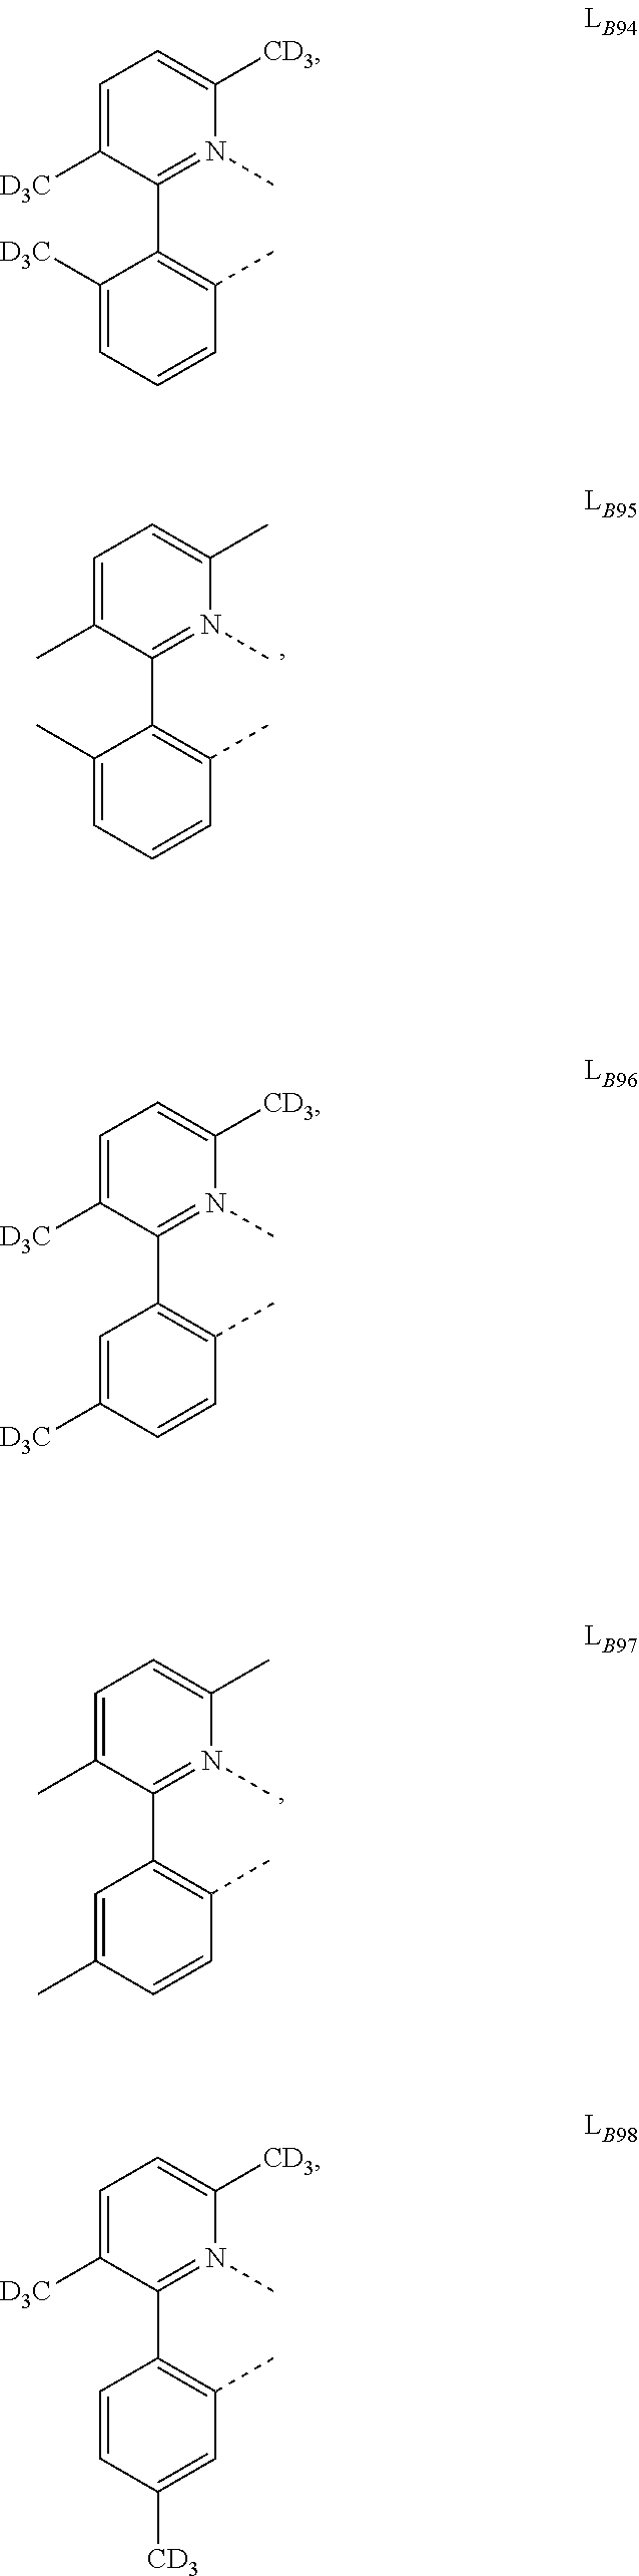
C1=C([D3C])C(C2=C(C)C=CC=C2[D3C])=N(C)C([CD3])=C1.C1=C([D3C])C(C2=C(C)C=CC([D3C])=C2)=N(C)C([CD3])=C1.C1=C([D3C])C(C2=C(C)C=C([CD3])C=C2)=N(C)C([CD3])=C1.C1=C(C)C(C2=C(C)C=CC=C2C)=N(C)C(C)=C1.C1=C(C)C(C2=C(C)C=CC(C)=C2)=N(C)C(C)=C1
